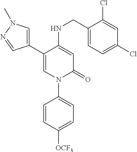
C1=C(NCC2=CC=C(Cl)C=C2Cl)C(C2=CN(C)N=C2)=CN(C2=CC=C([OCF3])C=C2)C1=O
